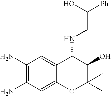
C1(N)=C(N)C=C2C(=C1)C(NCC(O)[Ph])C(O)C(C)(C)O2
